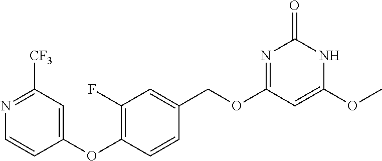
N1=C([CF3])C=C(OC2=C(F)C=C(COC3=NC(=O)NC(OC)=C3)C=C2)C=C1
